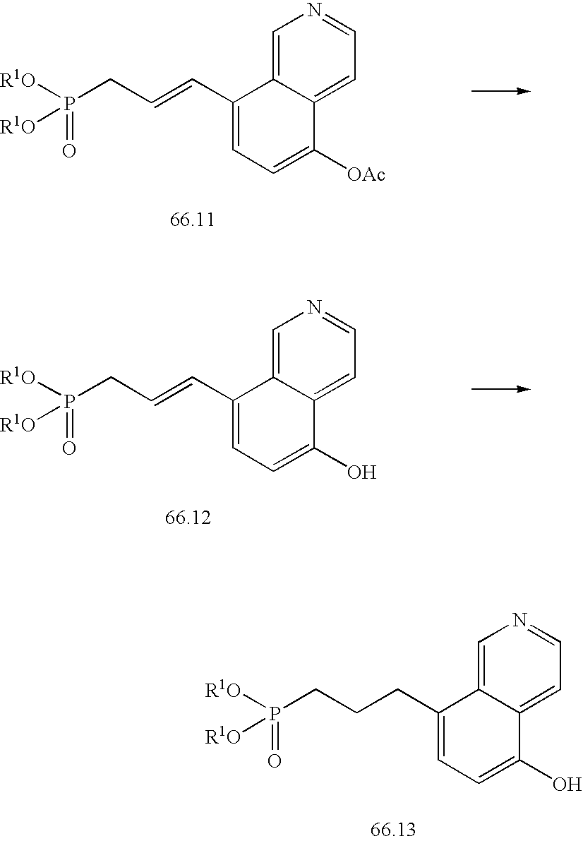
C1=C([OAc])C2=CC=NC=C2C(C=CCP([R1O])(=O)[R1O])=C1.C1=C(O)C2=CC=NC=C2C(C=CCP([R1O])(=O)[R1O])=C1.C1=C(O)C2=CC=NC=C2C(CCCP([R1O])(=O)[R1O])=C1
